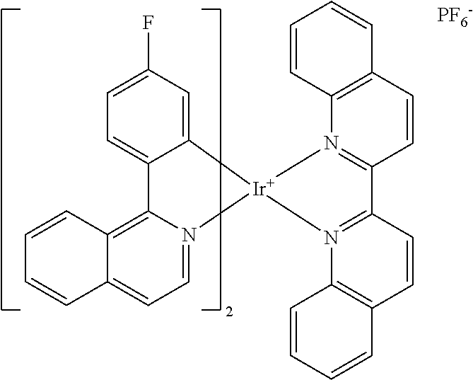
C12=C3C(=CC=N1[Ir]1(N4=C(C5=N1C1=C(C=C5)C=CC=C1)C=CC1=C4C=CC=C1)C1=CC(F)=CC=C21)C=CC=C3.[PF6-]
